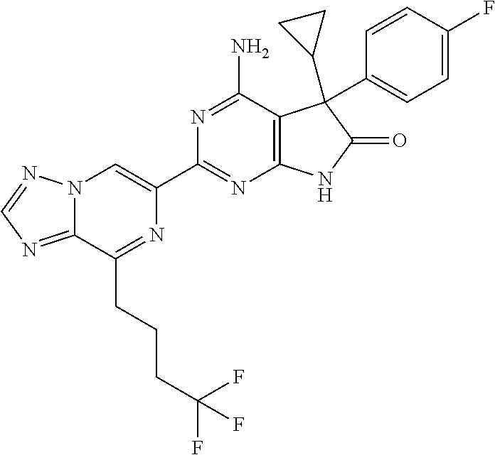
C12=NC=NN1C=C(C1=NC3=C(C(N)=N1)C(C1CC1)(C1=CC=C(F)C=C1)C(=O)N3)N=C2CCCC(F)(F)F
